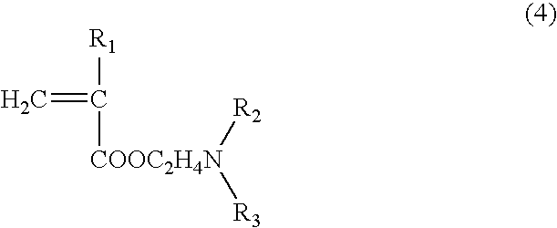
C=C([R1])[COOC2H4N]([R2])[R3]
